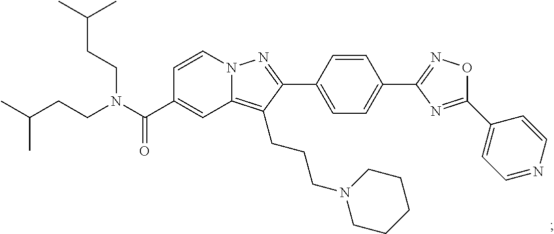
N12C(=C(CCCN3CCCCC3)C(C3=CC=C(C4=NOC(C5=CC=NC=C5)=N4)C=C3)=N1)C=C(C(N(CCC(C)C)CCC(C)C)=O)C=C2
